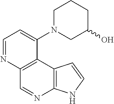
C1=NC2=C(C(N3CC(O)CCC3)=C1)C1=C(N=C2)NC=C1
